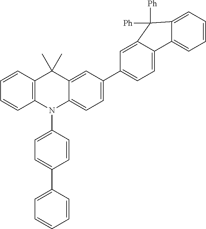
C1=CC2=C(C=C1)N(C1=CC=C(C3=CC=CC=C3)C=C1)C1=CC=C(C3=CC=C4C(=C3)C([Ph])([Ph])C3=CC=CC=C43)C=C1C2(C)C
